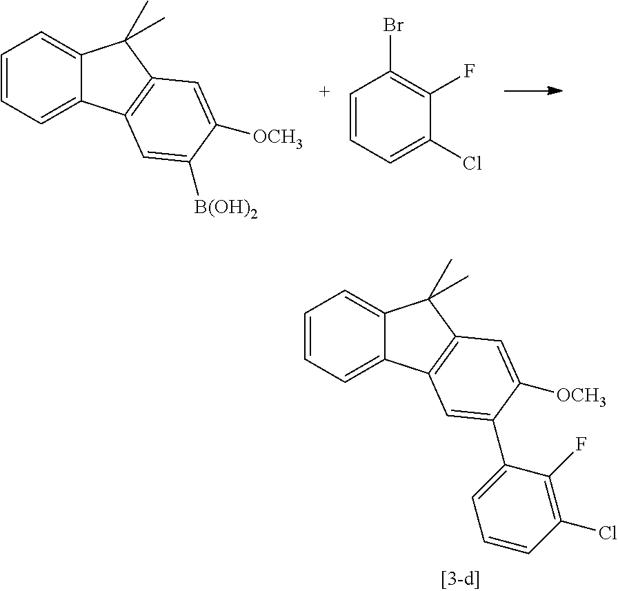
C1=CC=C2C(=C1)C(C)(C)C1=C2C=C([B(OH)2])C([OCH3])=C1.C1=CC=C(Cl)C(F)=C1Br.C1=CC=C2C(=C1)C(C)(C)C1=C2C=C(C2=CC=CC(Cl)=C2F)C([OCH3])=C1
